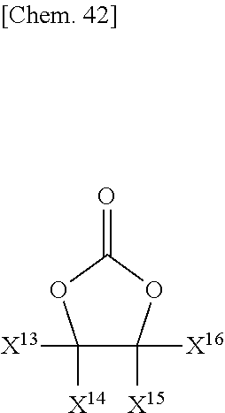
C1([X13])([X14])C([X15])([X16])OC(=O)O1
